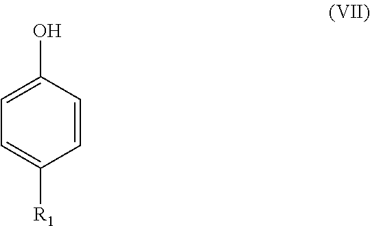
C1=CC(O)=CC=C1[R1]
